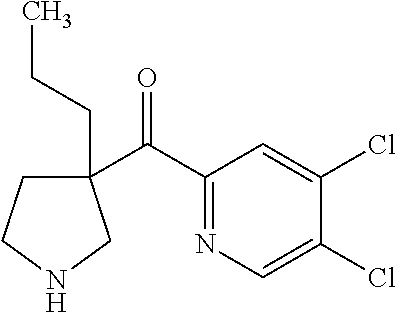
C1(C(C2=NC=C(Cl)C(Cl)=C2)=O)(CCC)CCNC1
